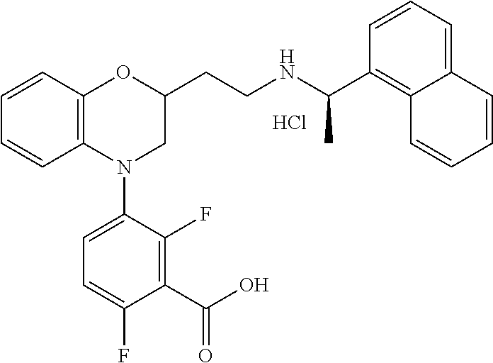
Cl.C1=CC2=C(C=C1)N(C1=CC=C(F)C(C(O)=O)=C1F)CC(CCNC(C1=C3C(=CC=C1)C=CC=C3)C)O2
